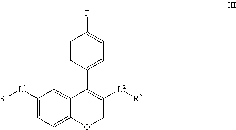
C1([L1][R1])=CC=C2C(=C1)C(C1=CC=C(F)C=C1)=C([L2][R2])CO2
